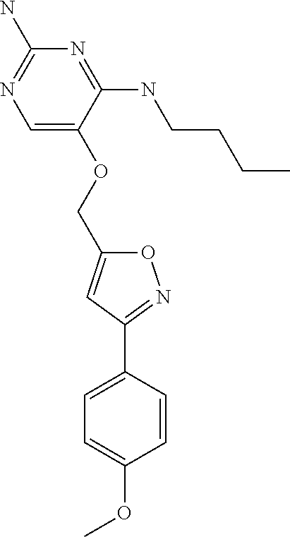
C1=C(OCC2=CC(C3=CC=C(OC)C=C3)=NO2)C(NCCCC)=NC(N)=N1
